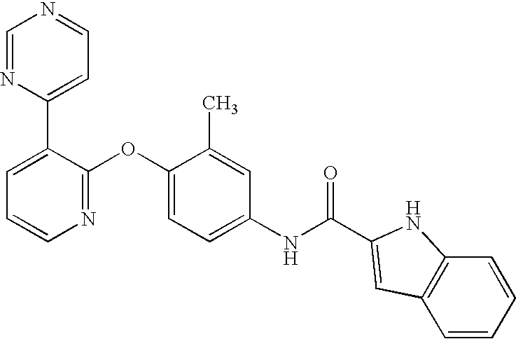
C1=NC(C2=CC=CN=C2OC2=CC=C(NC(=O)C3=CC4=C(C=CC=C4)N3)C=C2C)=CC=N1
